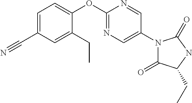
C1=C(C#N)C=C(CC)C(OC2=NC=C(N3C(=O)C(CC)NC3=O)C=N2)=C1
